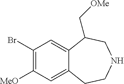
C1(Br)=C([MeO])C=C2C(=C1)C(C[OMe])CNCC2
